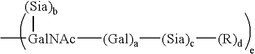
C[GalNAc]([(Gal)a][(Sia)c][(R)d])[(Sia)b]
